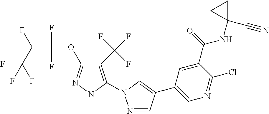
FC(C(F)C(OC1=NN(C)C(N2N=CC(C3=CN=C(Cl)C(C(=O)NC4(C#N)CC4)=C3)=C2)=C1C(F)(F)F)(F)F)(F)F
